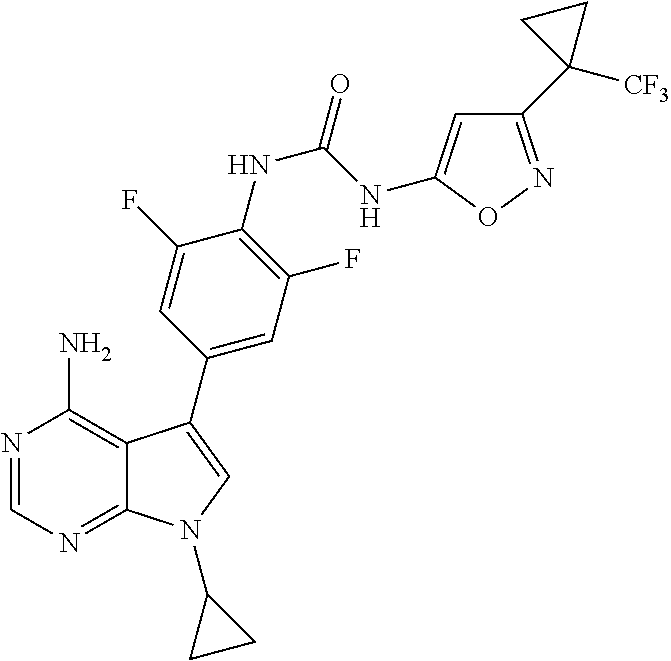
N1=CN=C2C(=C1N)C(C1=CC(F)=C(NC(NC3=CC(C4([CF3])CC4)=NO3)=O)C(F)=C1)=CN2C1CC1
